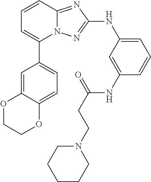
C1=CC2=NC(NC3=CC=CC(NC(CCN4CCCCC4)=O)=C3)=NN2C(C2=CC=C3C(=C2)OCCO3)=C1
